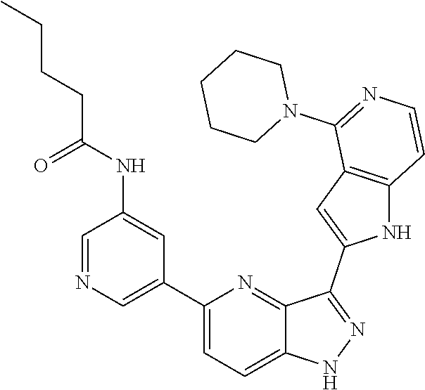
C1(C2=CN=CC(NC(CCCC)=O)=C2)=CC=C2C(=N1)C(C1=CC3=C(N1)C=CN=C3N1CCCCC1)=NN2
